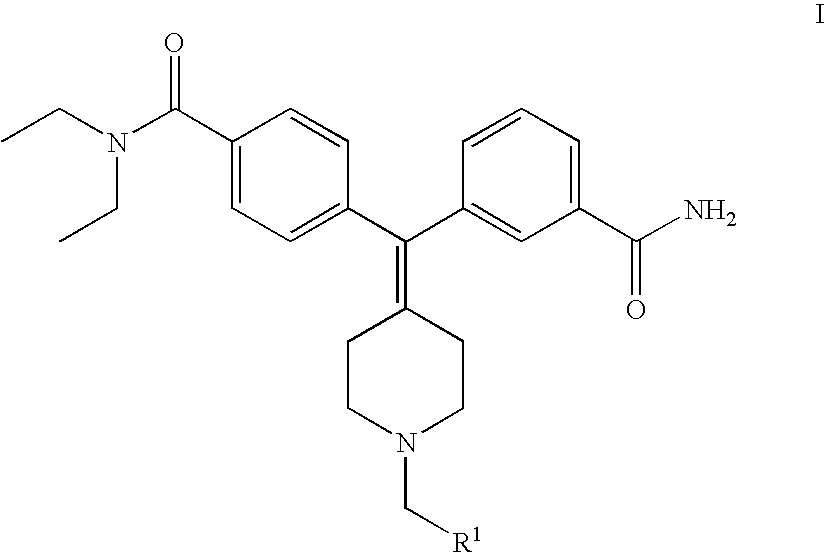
C1=C(C(C2=CC(C(N)=O)=CC=C2)=C2CCN(C[R1])CC2)C=CC(C(N(CC)CC)=O)=C1
